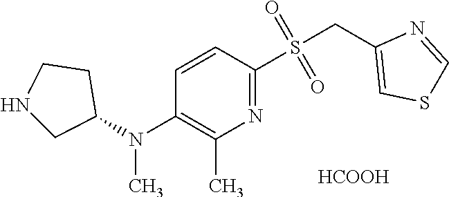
C1=CC(N(C2CCNC2)C)=C(C)N=C1S(CC1=CSC=N1)(=O)=O.[HCOOH]
